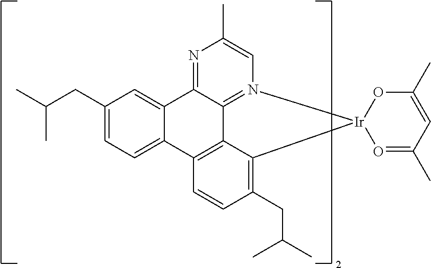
C1(CC(C)C)=CC=C2C(=C1)C1=NC(C)=CN3=C1C1=C2C=CC(CC(C)C)=C1[Ir]31O=C(C)C=C(C)O1
